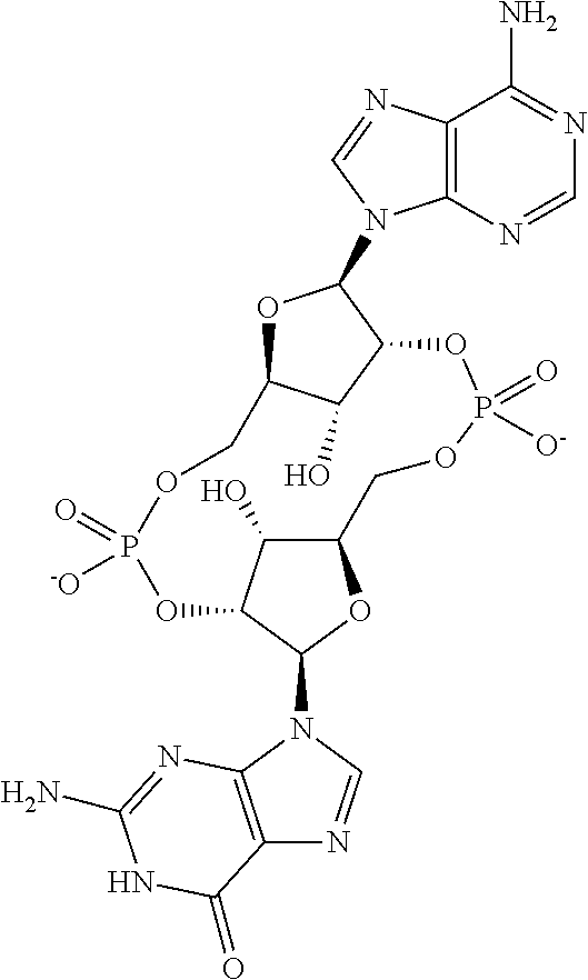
C12=C(N(C3OC4C(O)C3OP(=O)([-O])OCC3OC(N5C6=C(C(N)=NC=N6)N=C5)C(C3O)OP(=O)([O-])OC4)C=N1)N=C(N)NC2=O
